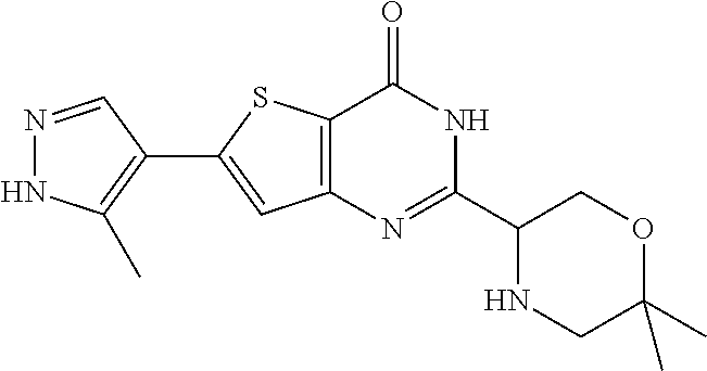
N1=CC(C2=CC3=C(S2)C(=O)NC(C2NCC(C)(C)OC2)=N3)=C(C)N1
